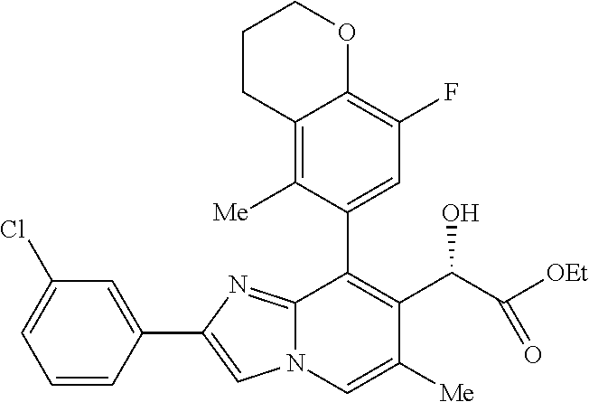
C12=C([Me])C(C3=C(C(C([OEt])=O)O)C([Me])=CN4C3=NC(C3=CC(Cl)=CC=C3)=C4)=CC(F)=C1OCCC2
